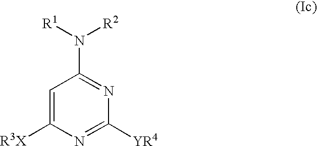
C1([YR4])=NC([R3X])=CC(N([R1])[R2])=N1
